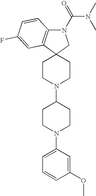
C1CN(C2CCN(C3=CC=CC(OC)=C3)CC2)CCC12CN(C(=O)N(C)C)C1=C2C=C(F)C=C1
